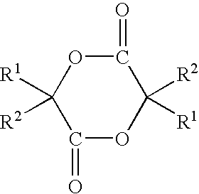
C1(=O)OC([R2])([R1])C(=O)OC1([R1])[R2]
